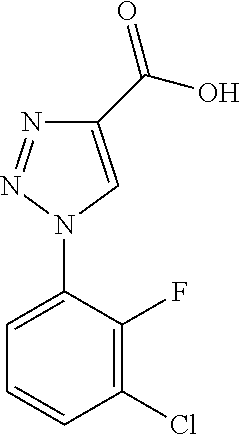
C1=CC(Cl)=C(F)C(N2C=C(C(=O)O)N=N2)=C1
